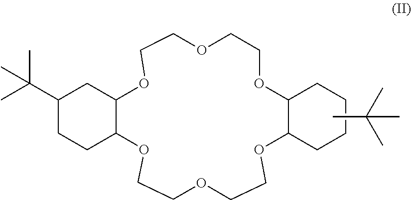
C1OC2C(OCCOCCOC3C(OCCOC1)CCCC3)CCC(C(C)(C)C)C2.CC(C)(C)C
